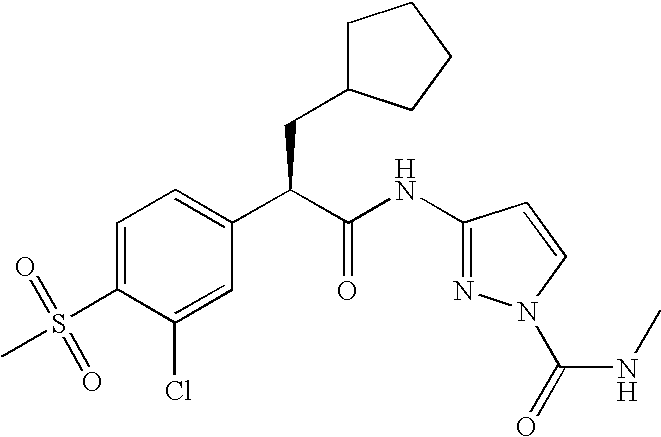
C1=C(S(=O)(C)=O)C(Cl)=CC(C(C(NC2=NN(C(NC)=O)C=C2)=O)CC2CCCC2)=C1
